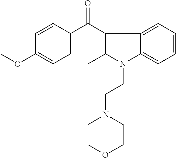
C1=CC(C(C2=C(C)N(CCN3CCOCC3)C3=CC=CC=C23)=O)=CC=C1OC
